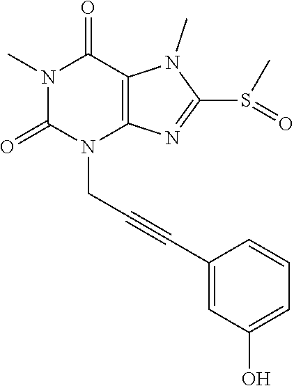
N1(C)C(=O)N(CC#CC2=CC(O)=CC=C2)C2=C(C1=O)N(C)C(S(=O)C)=N2
